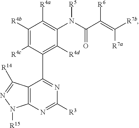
[R3]C1=NC2=C(C(C3=C([R4d])C(N([R5])C(=O)C([R6])=C([R7a])[R7b])=C([R4a])C([R4b])=C3[R4c])=N1)C([R14])=NN2[R15]
